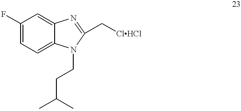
C1(F)=CC=C2C(=C1)N=C(C[ClHCl])N2CCC(C)C
